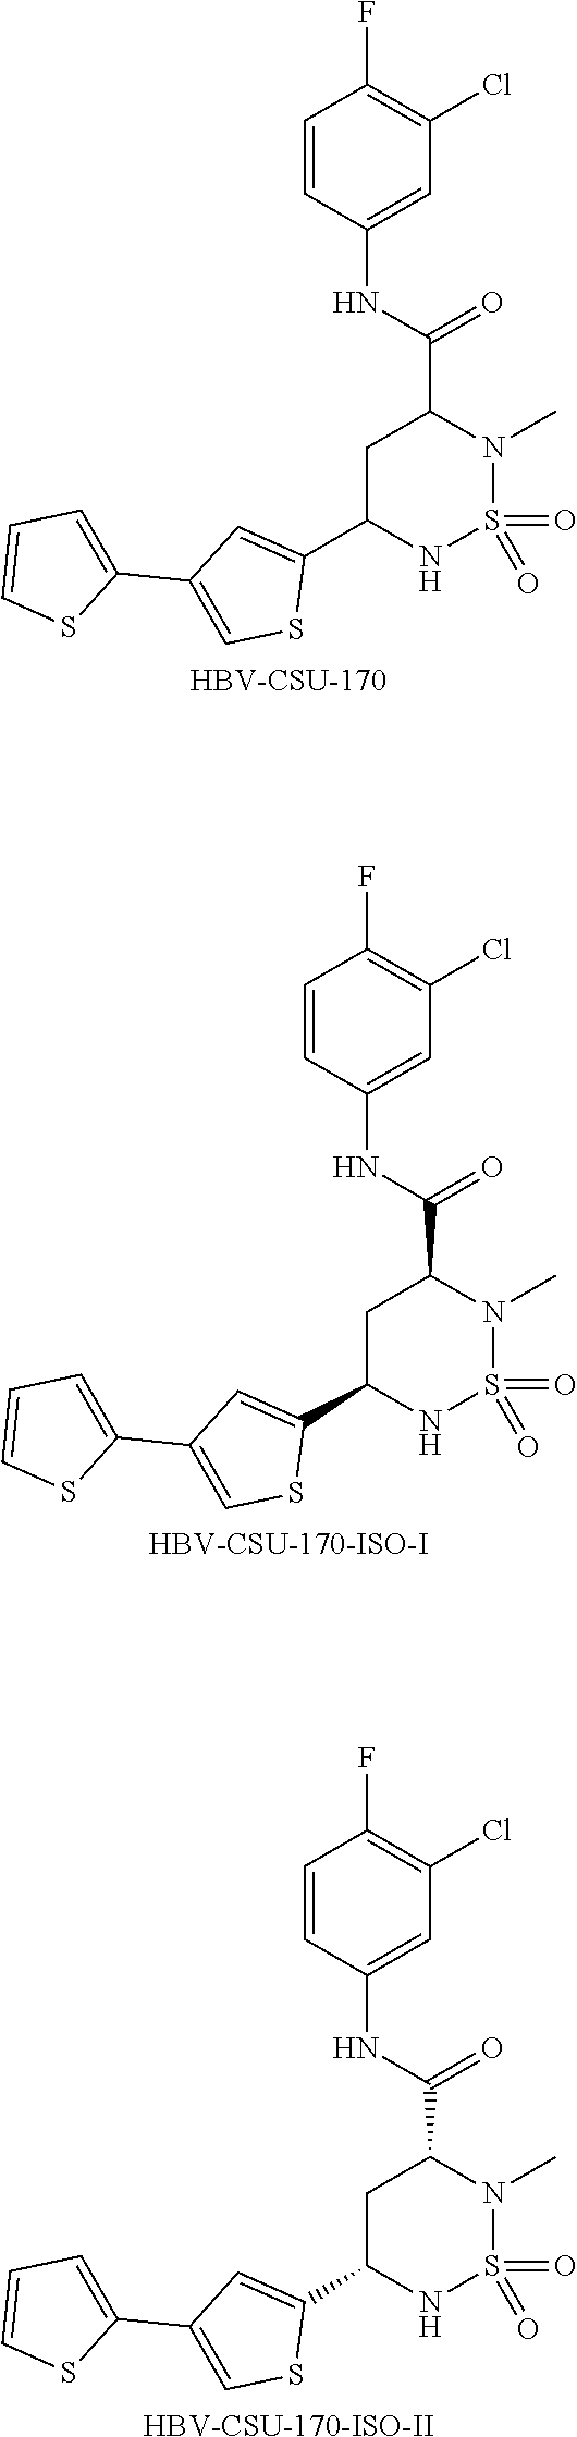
C1C(C2=CC(C3=CC=CS3)=CS2)NS(=O)(=O)N(C)C1C(NC1=CC(Cl)=C(F)C=C1)=O.[HBV-CSU-170].C1C(C2=CC(C3=CC=CS3)=CS2)NS(=O)(=O)N(C)C1C(NC1=CC(Cl)=C(F)C=C1)=O.[HBV-CSU-170-ISO-I].[HBV-CSU-170-ISO-II].C1C(C2=CC(C3=CC=CS3)=CS2)NS(=O)(=O)N(C)C1C(NC1=CC(Cl)=C(F)C=C1)=O
